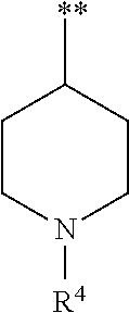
C1CN([R4])CCC1[**]
